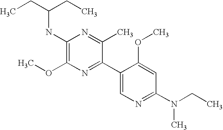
CCC(CC)NC1=C(OC)N=C(C2=CN=C(N(CC)C)C=C2OC)C(C)=N1
